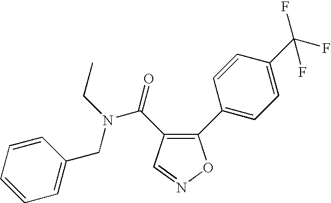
C1(C2=CC=C(C(F)(F)F)C=C2)=C(C(=O)N(CC)CC2=CC=CC=C2)C=NO1
